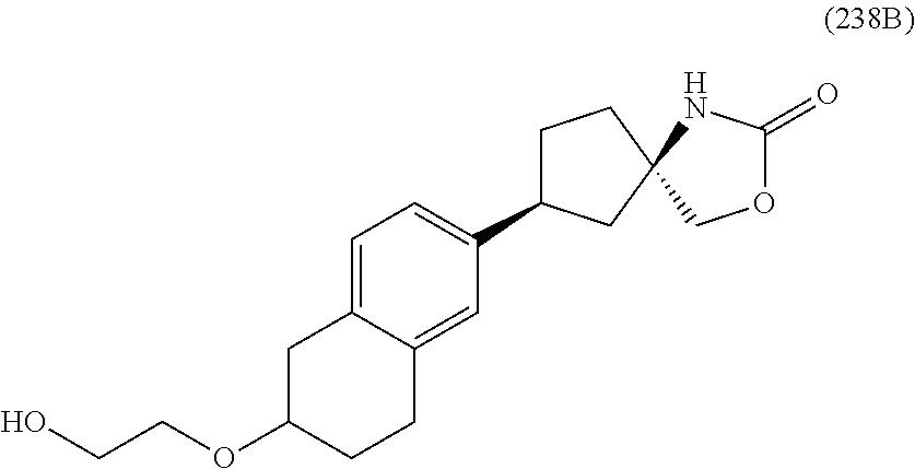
C1C2=CC=C(C3CCC4(C3)COC(=O)N4)C=C2CCC1OCCO
